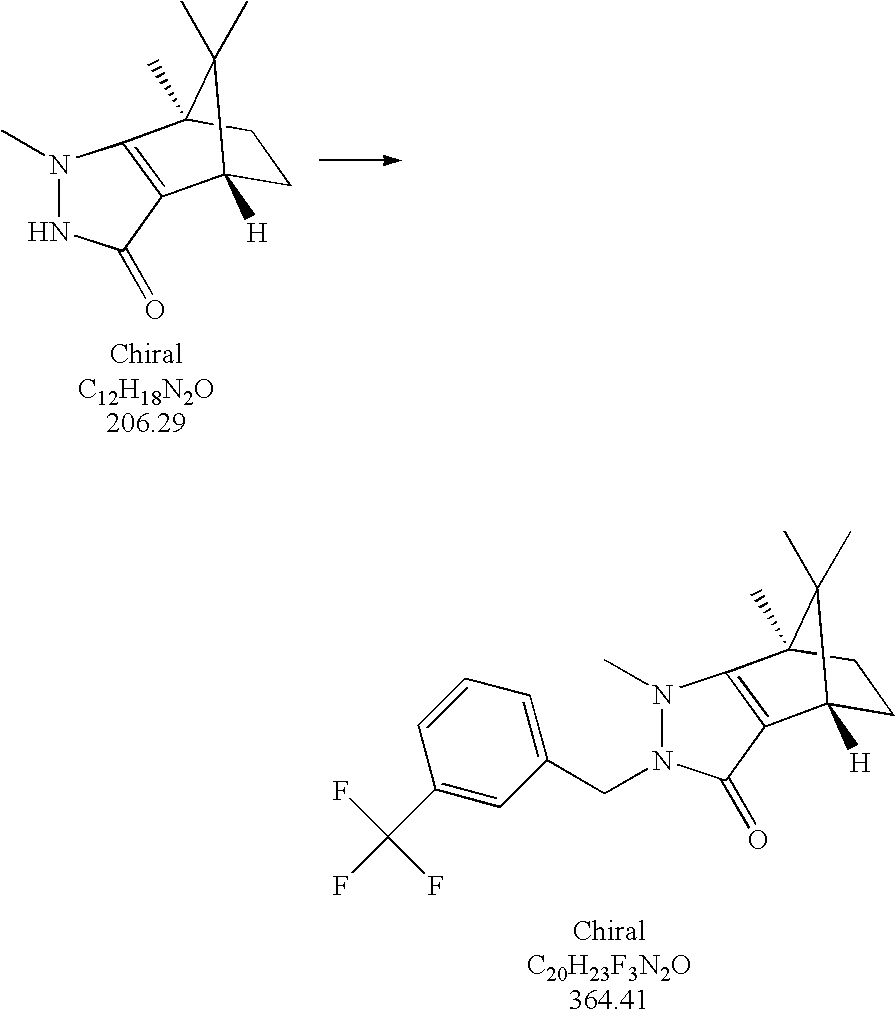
N1(C)NC(=O)C2=C1C1(C)CCC2([H])C1(C)C.N1(C)N(CC2=CC=CC(C(F)(F)F)=C2)C(=O)C2=C1C1(C)CCC2([H])C1(C)C
